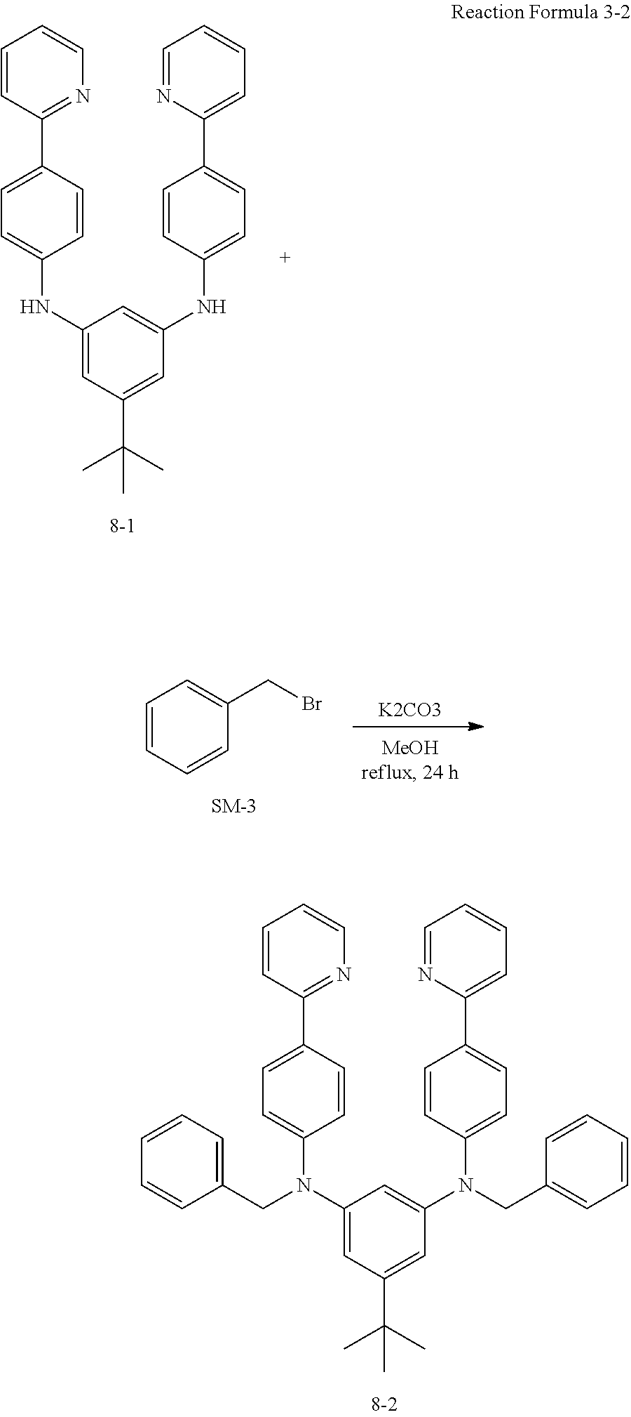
C1=C(N(C2=CC(C(C)(C)C)=CC(N(C3=CC=C(C4=CC=CC=N4)C=C3)CC3=CC=CC=C3)=C2)CC2=CC=CC=C2)C=CC(C2=NC=CC=C2)=C1.[K2CO3].C1=CC=CC(CBr)=C1.C1=C(NC2=CC(C(C)(C)C)=CC(NC3=CC=C(C4=CC=CC=N4)C=C3)=C2)C=CC(C2=NC=CC=C2)=C1.[8-1]
